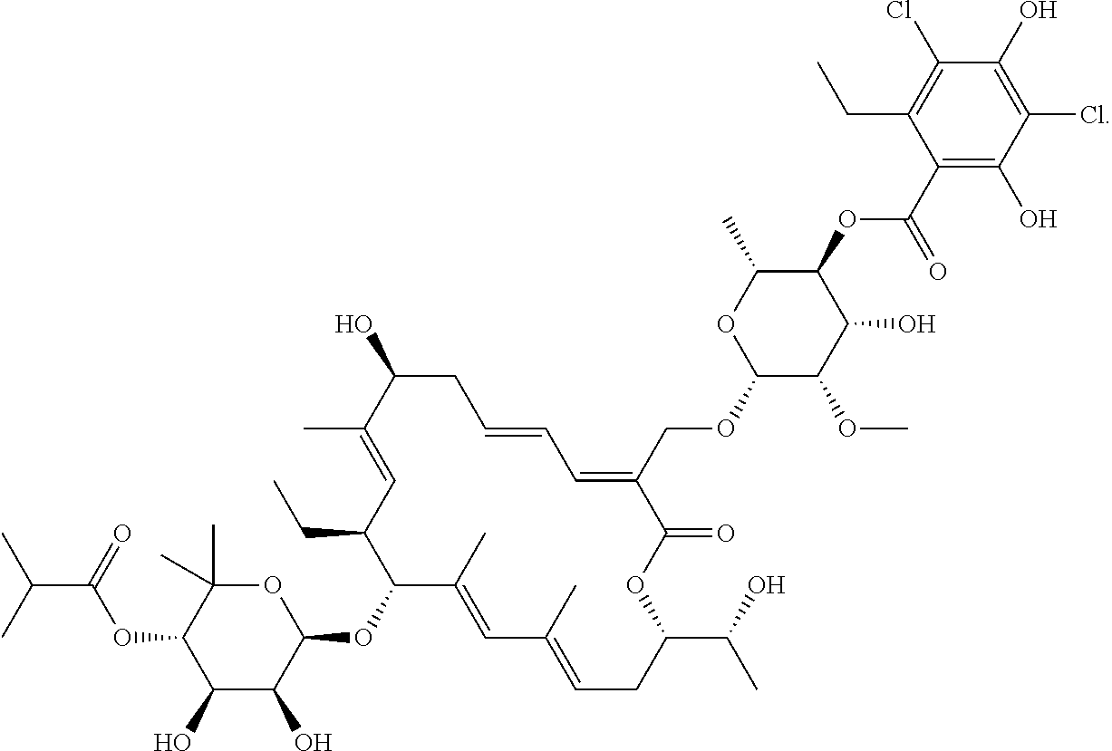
C(C(=O)OC1C(O)C(O)C(OC2C(CC)C=C(C)C(O)CC=CC=C(COC3C(OC)C(O)C(OC(=O)C4=C(O)C(Cl)=C(O)C(Cl)=C4CC)C(C)O3)C(=O)OC(C(C)O)CC=C(C)C=C2C)OC1(C)C)(C)C
